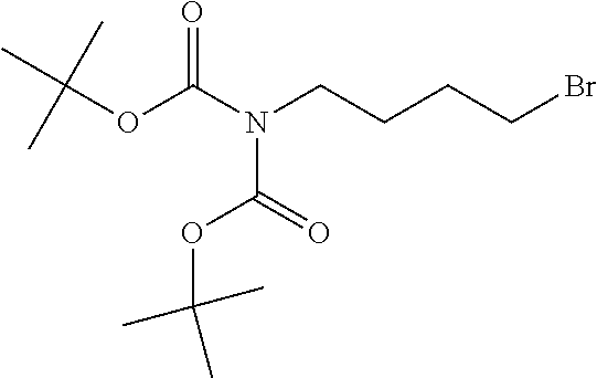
CC(OC(=O)N(C(OC(C)(C)C)=O)CCCCBr)(C)C
